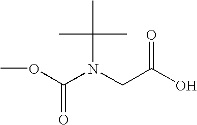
COC(N(CC(O)=O)C(C)(C)C)=O
